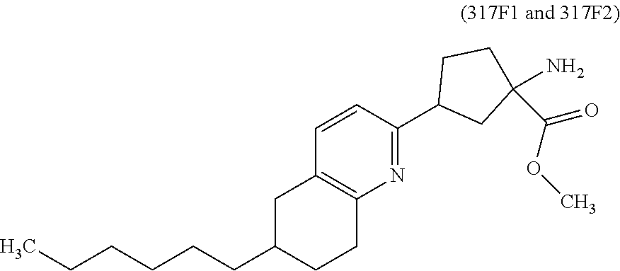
CCCCCCC1CCC2=C(C1)C=CC(C1CC(N)(C(=O)OC)CC1)=N2
